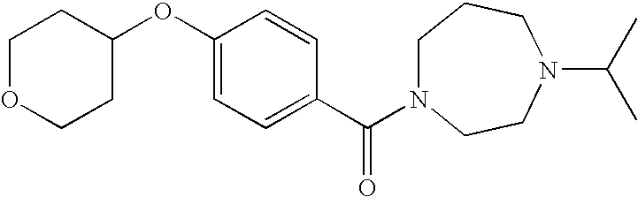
O(C1=CC=C(C(=O)N2CCCN(C(C)C)CC2)C=C1)C1CCOCC1
